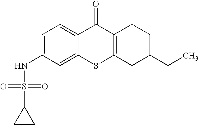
C1=C(NS(C2CC2)(=O)=O)C=C2C(=C1)C(=O)C1=C(S2)CC(CC)CC1
